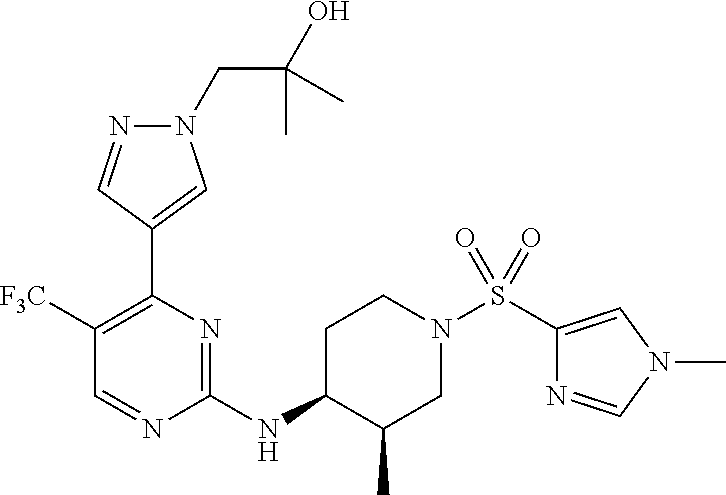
N1(CC(O)(C)C)N=CC(C2=C([F3C])C=NC(NC3CCN(S(=O)(=O)C4=CN(C)C=N4)CC3C)=N2)=C1
